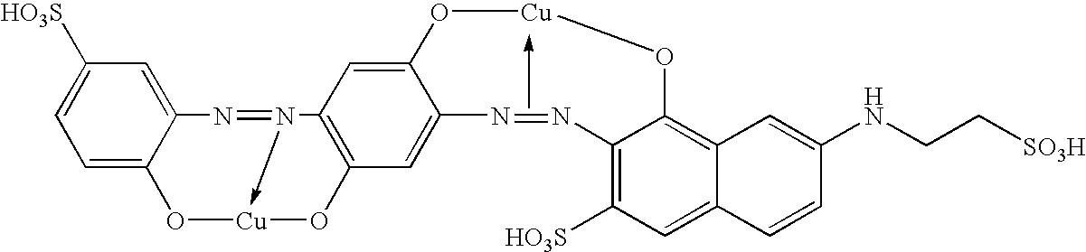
C1=C2C(=CC([HO3S])=C1)N=N1->[Cu](O2)OC2=C1C=C1C(=C2)N=NC2=C([HO3S])C=C3C(=C2O[Cu]O1)C=C(NCC[SO3H])C=C3
